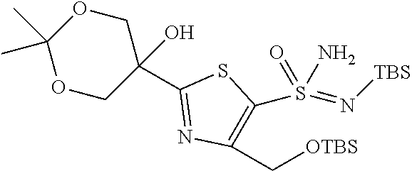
C1(C)(C)OCC(O)(C2=NC(C[OTBS])=C(S(=O)(=N[TBS])N)S2)CO1
